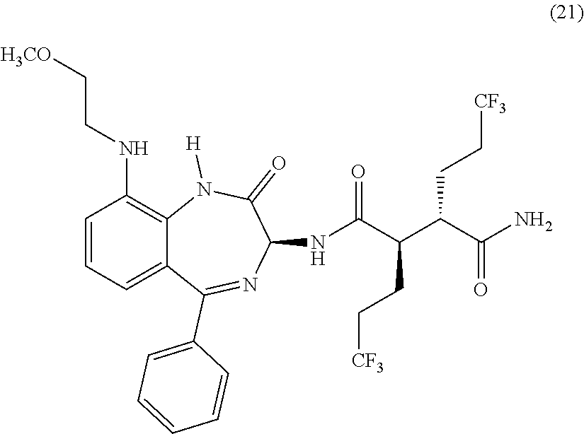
C(C(C(C(N)=O)CC[CF3])CC[CF3])(=O)NC1N=C(C2=CC=CC=C2)C2=CC=CC(NCC[H3CO])=C2N([H])C1=O
